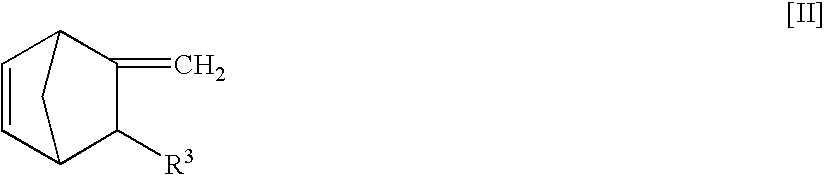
C1([R3])C2C=CC(C1=C)C2
